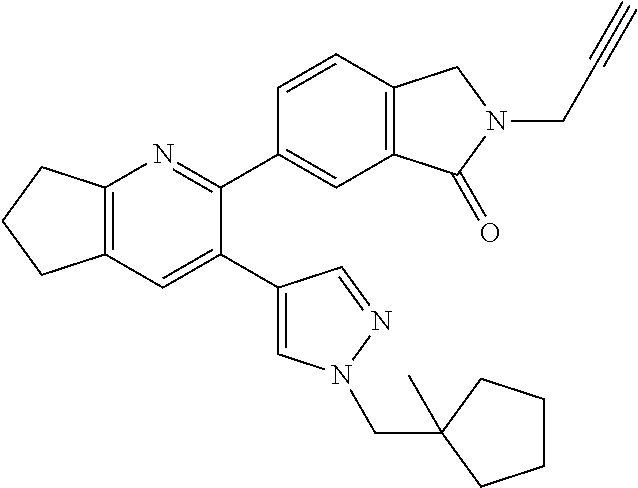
C12=C(C=C(C3=CN(CC4(C)CCCC4)N=C3)C(C3=CC4=C(C=C3)CN(CC#C)C4=O)=N1)CCC2
